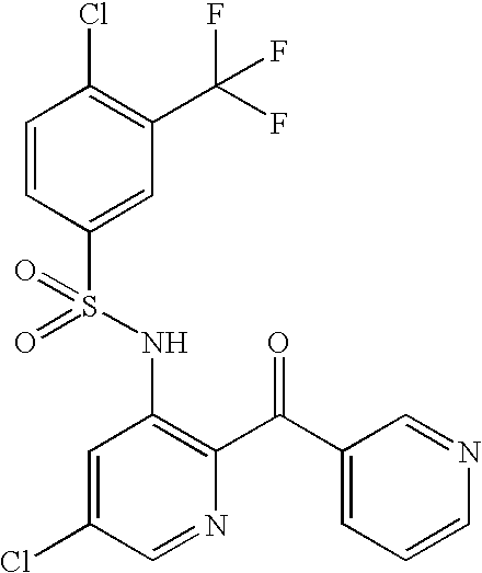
C1=CC(S(NC2=C(C(C3=CC=CN=C3)=O)N=CC(Cl)=C2)(=O)=O)=CC(C(F)(F)F)=C1Cl
